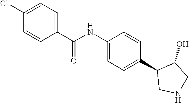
C1(NC(C2=CC=C(Cl)C=C2)=O)=CC=C(C2CNCC2O)C=C1
